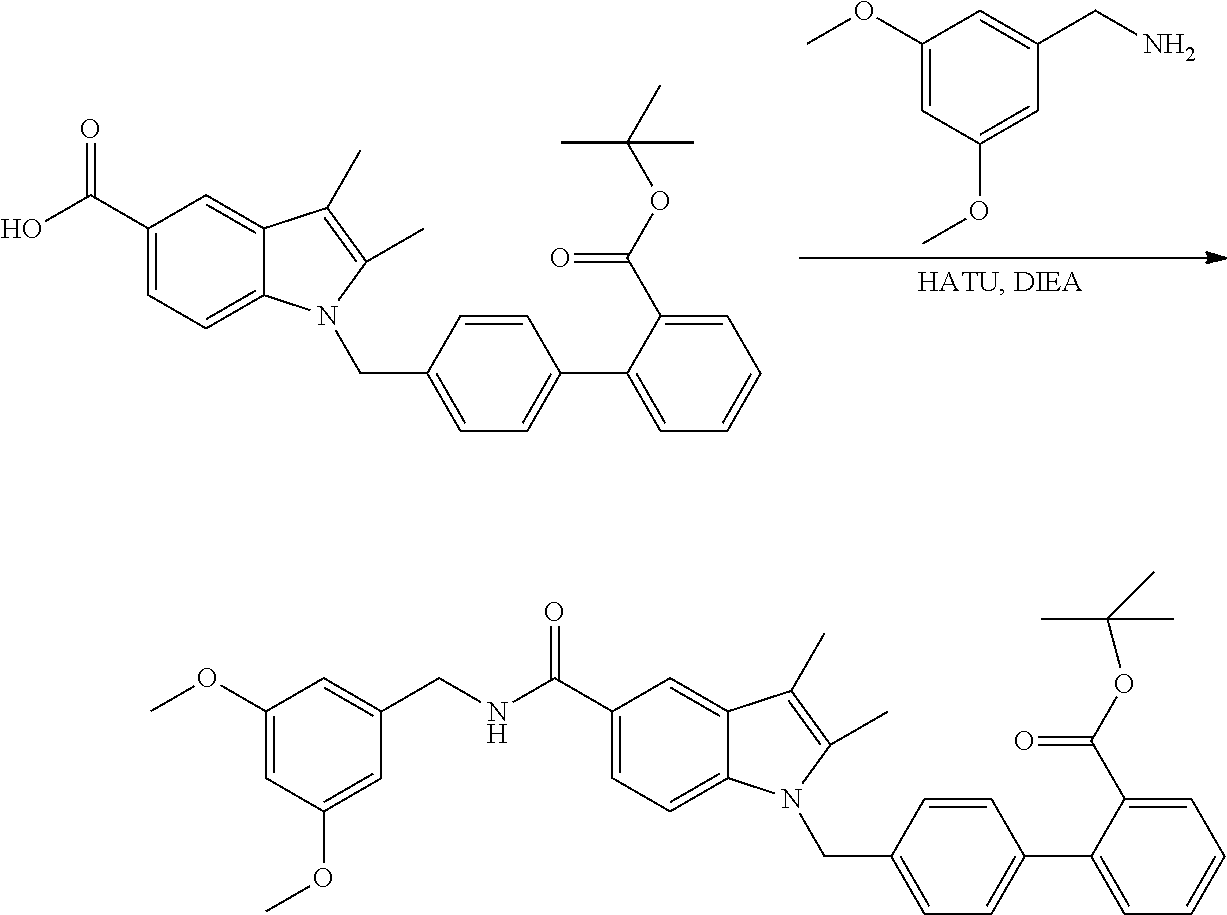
C1(OC)=CC(OC)=CC(CN)=C1.OC(C1=CC=C2C(=C1)C(C)=C(C)N2CC1=CC=C(C2=CC=CC=C2C(OC(C)(C)C)=O)C=C1)=O.C1(OC)=CC(OC)=CC(CNC(C2=CC=C3C(=C2)C(C)=C(C)N3CC2=CC=C(C3=CC=CC=C3C(OC(C)(C)C)=O)C=C2)=O)=C1
